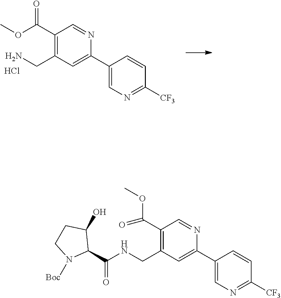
C1(C2=CC(C[H2N])=C(C(OC)=O)C=N2)=CN=C([CF3])C=C1.Cl.C1(C2=CC(CNC(C3C(O)CCN3[Boc])=O)=C(C(=O)OC)C=N2)=CN=C([CF3])C=C1
